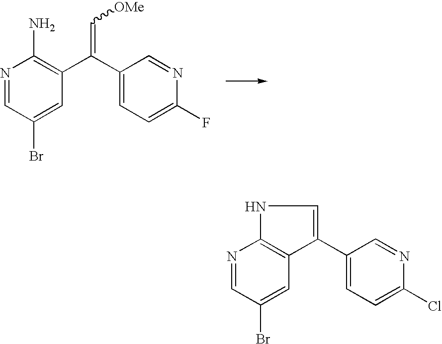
N1=CC(Br)=CC(C(=C[OMe])C2=CC=C(F)N=C2)=C1N.N1=CC(Br)=CC2=C1NC=C2C1=CC=C(Cl)N=C1
